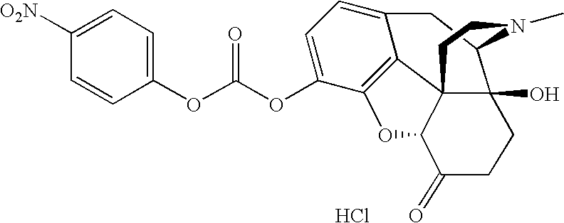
C1(OC(OC2=CC=C3CC4C5(O)C6(C3=C2OC6C(=O)CC5)CCN4C)=O)=CC=C([O2N])C=C1.Cl
